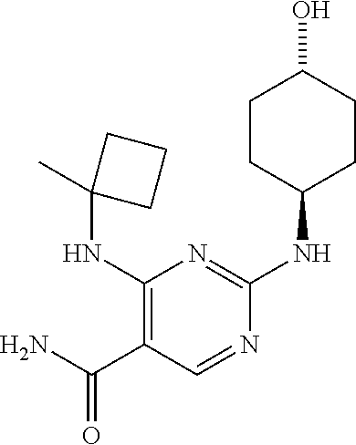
C1(NC2(C)CCC2)=C(C(N)=O)C=NC(NC2CCC(O)CC2)=N1
